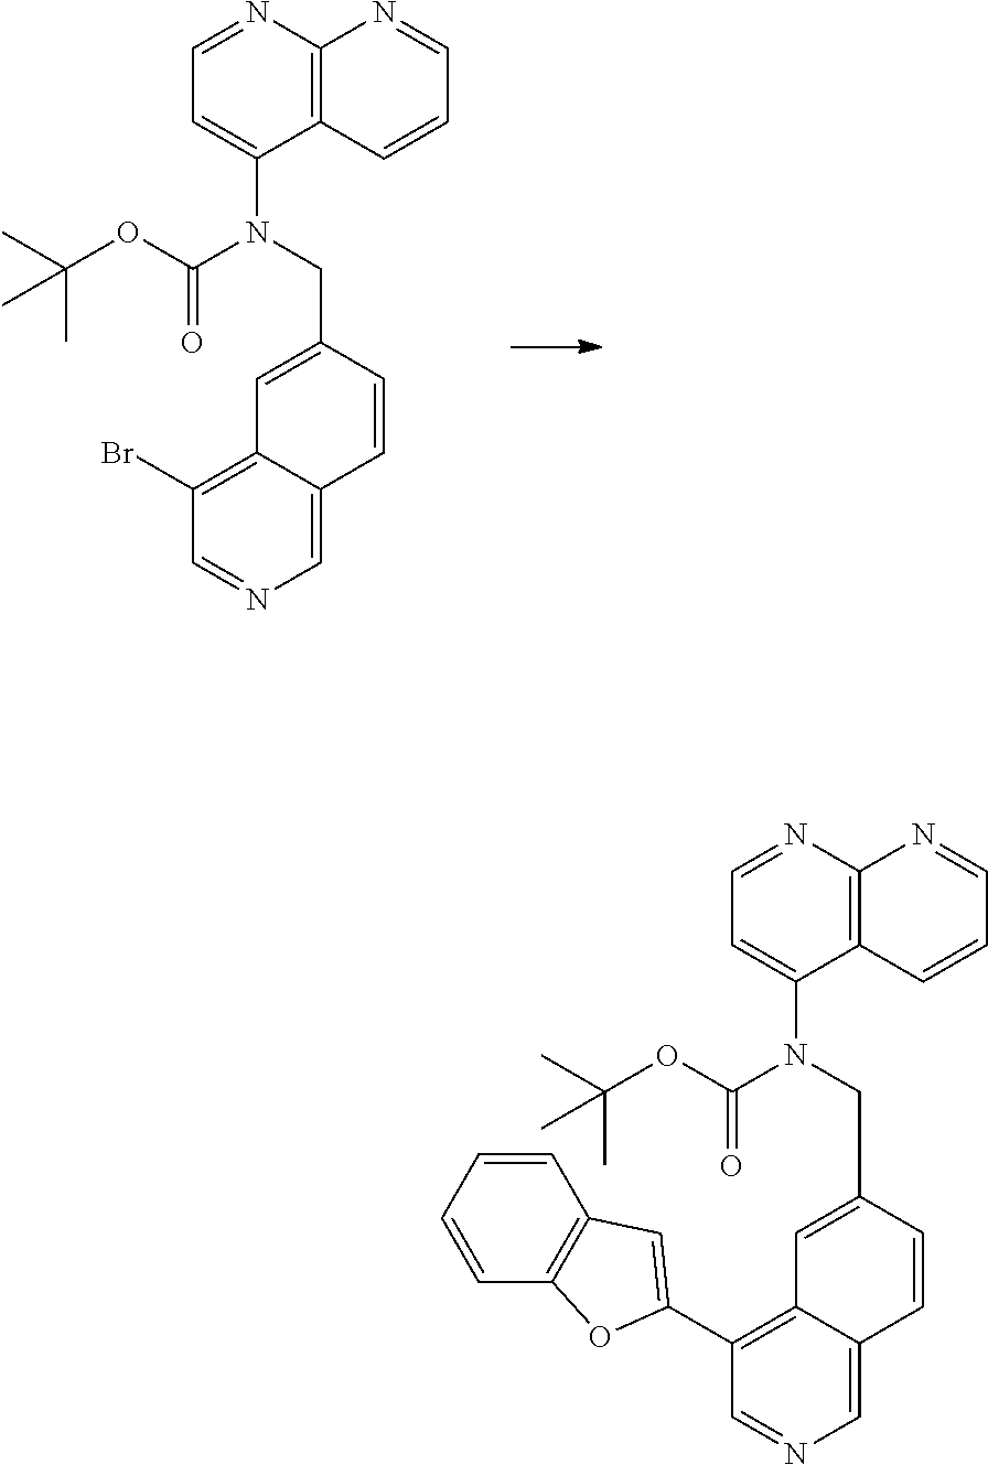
C1=NC2=C(C(N(CC3=CC4=C(Br)C=NC=C4C=C3)C(=O)OC(C)(C)C)=C1)C=CC=N2.C1=NC2=C(C(N(CC3=CC4=C(C5=CC6=C(C=CC=C6)O5)C=NC=C4C=C3)C(=O)OC(C)(C)C)=C1)C=CC=N2
